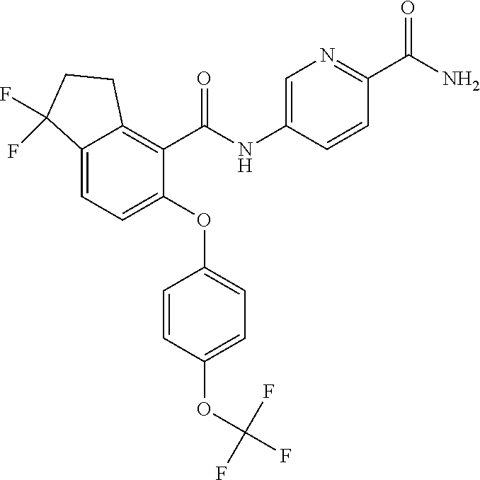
C12=CC=C(OC3=CC=C(OC(F)(F)F)C=C3)C(C(NC3=CN=C(C(N)=O)C=C3)=O)=C1CCC2(F)F
